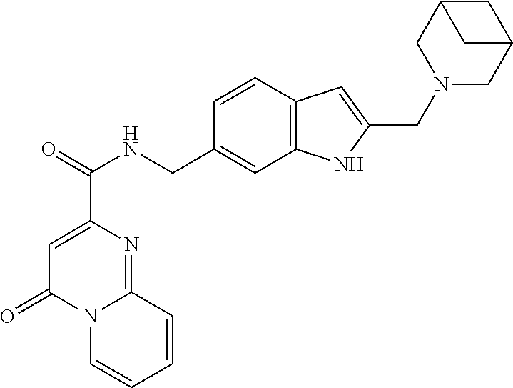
C1=C(C(=O)NCC2=CC3=C(C=C2)C=C(CN2CC4CC(C2)C4)N3)N=C2N(C1=O)C=CC=C2
